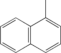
C1=CC=CC2=C1C(C)=CC=C2
